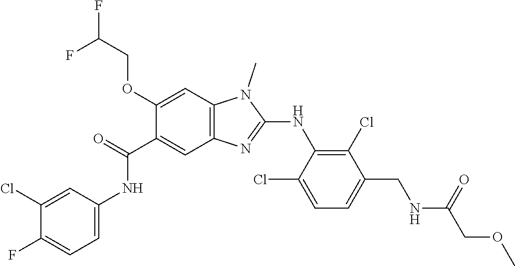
C1(Cl)=CC(NC(C2=CC3=C(C=C2OCC(F)F)N(C)C(NC2=C(Cl)C(CNC(COC)=O)=CC=C2Cl)=N3)=O)=CC=C1F
